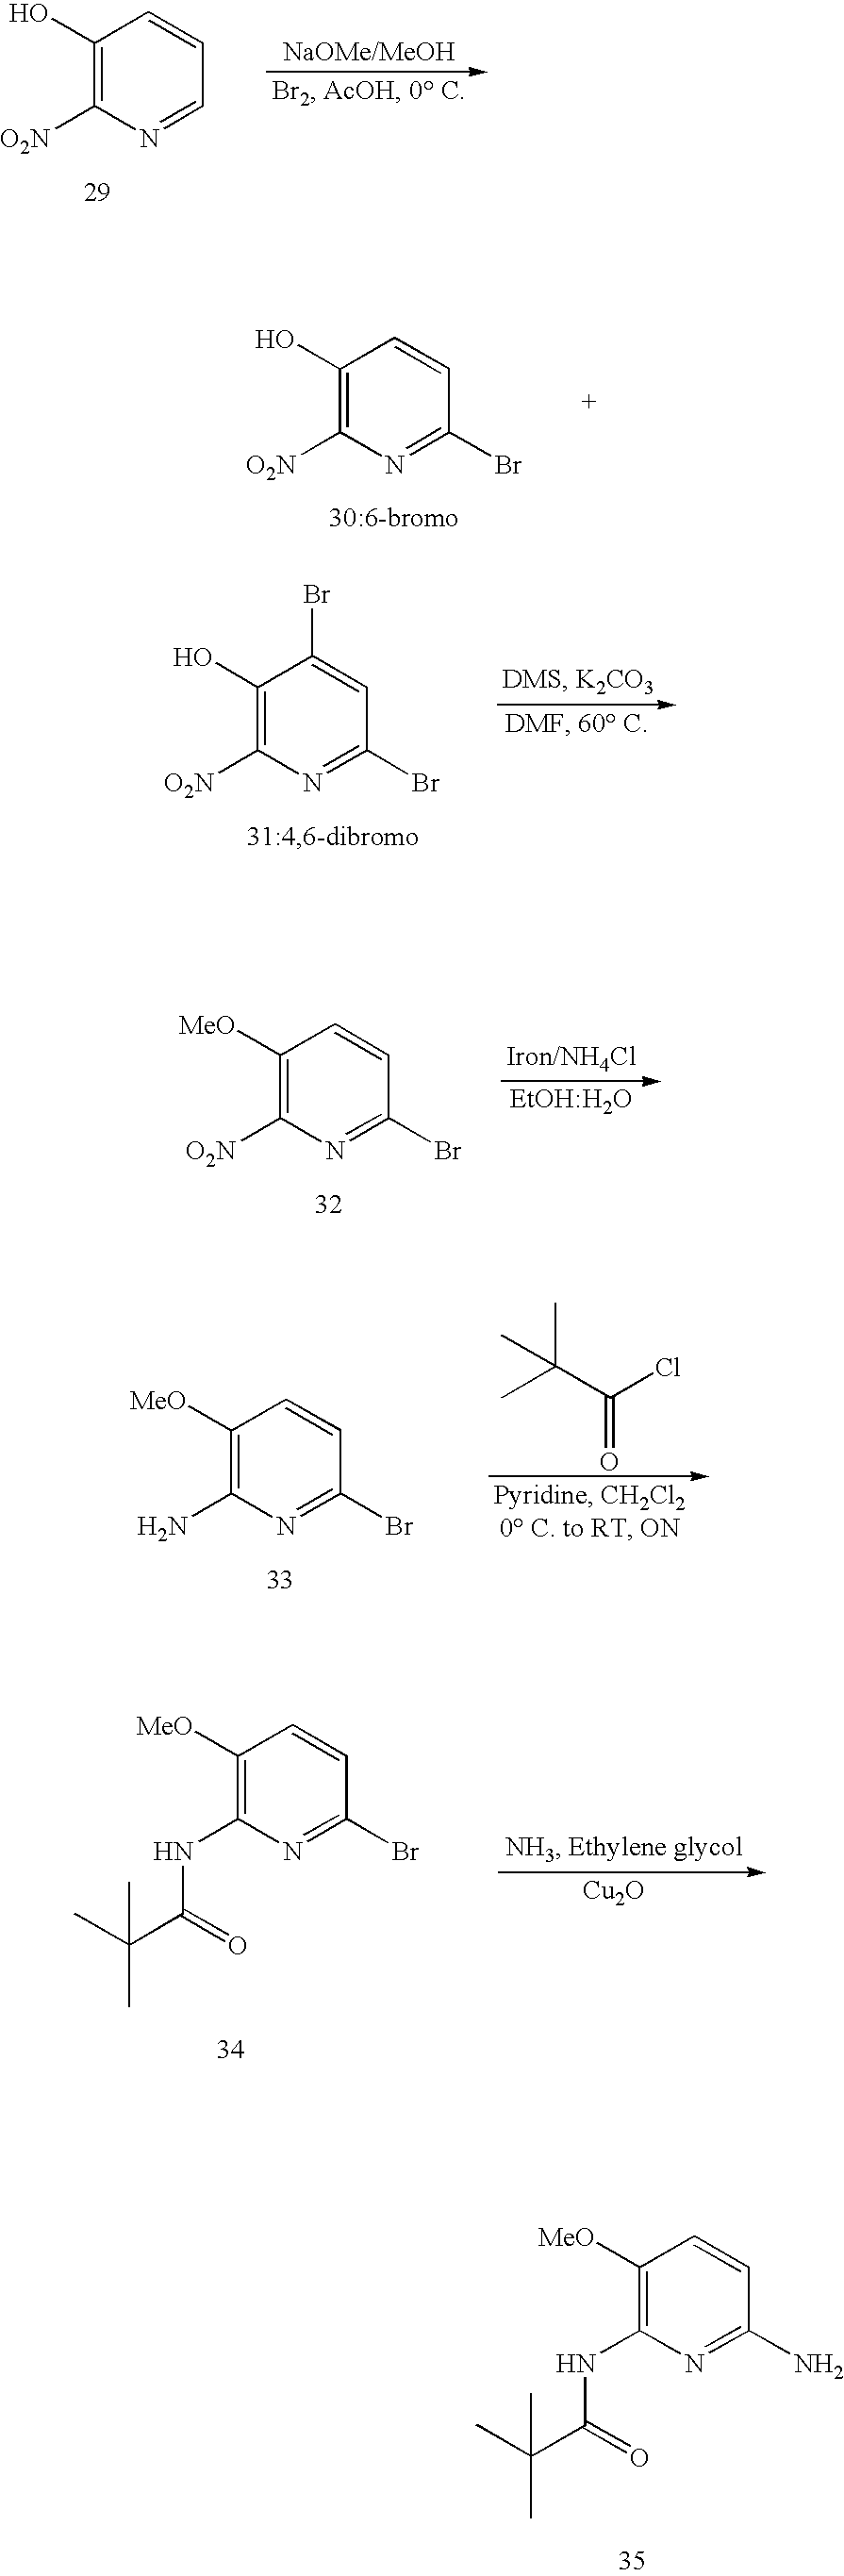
C1([MeO])=C(NC(=O)C(C)(C)C)N=C(N)C=C1.C1(O)=C([O2N])N=CC=C1.C1(O)=C([O2N])N=C(Br)C=C1.C1(O)=C([O2N])N=C(Br)C=C1Br.C1([MeO])=C([O2N])N=C(Br)C=C1.CC(C(Cl)=O)(C)C.C1([MeO])=C(N)N=C(Br)C=C1.C1([MeO])=C(NC(=O)C(C)(C)C)N=C(Br)C=C1.[Cu2O]
